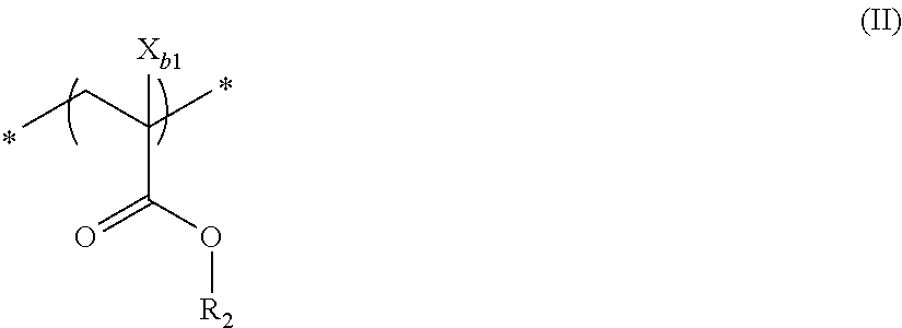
CCC(C)([Xb1])C(O[R2])=O
